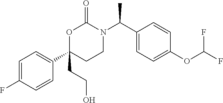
C1(C2=CC=C(F)C=C2)(CCO)CCN(C(C2=CC=C(OC(F)F)C=C2)C)C(=O)O1
